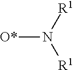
[O*]N([R1])[R1]
